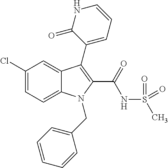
C1(Cl)=CC=C2C(=C1)C(C1=CC=CNC1=O)=C(C(=O)NS(C)(=O)=O)N2CC1=CC=CC=C1
